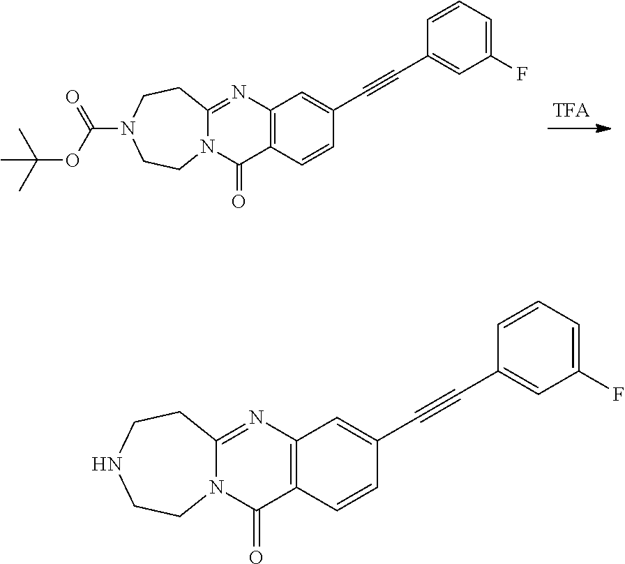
C12=C(C=CC(C#CC3=CC(F)=CC=C3)=C1)C(=O)N1C(=N2)CCN(C(OC(C)(C)C)=O)CC1.C12=C(C=CC(C#CC3=CC(F)=CC=C3)=C1)C(=O)N1C(=N2)CCNCC1
